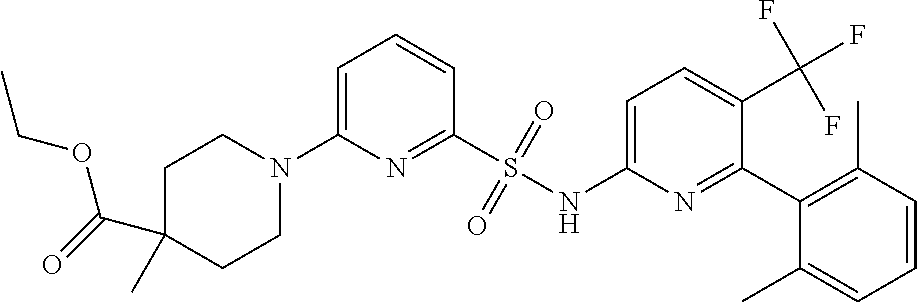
C1C(C(OCC)=O)(C)CCN(C2=CC=CC(S(NC3=CC=C(C(F)(F)F)C(C4=C(C)C=CC=C4C)=N3)(=O)=O)=N2)C1
